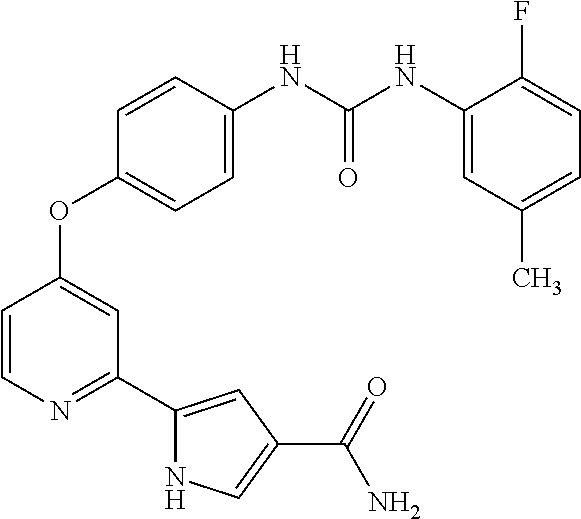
C1=CN=C(C2=CC(C(=O)N)=CN2)C=C1OC1=CC=C(NC(NC2=CC(C)=CC=C2F)=O)C=C1
